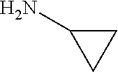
C1(N)CC1
